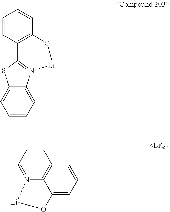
N12=CC=CC3=C1C(=CC=C3)O[Li]2.C1=CC=C2C(=C1)SC(C1=C(OC)C=CC=C1)=N2[Li]
